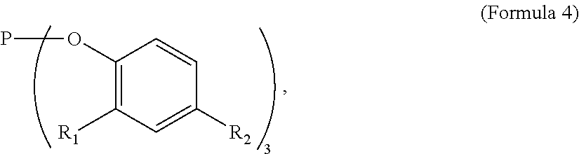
C1(OP)=C([R1])C=C([R2])C=C1
